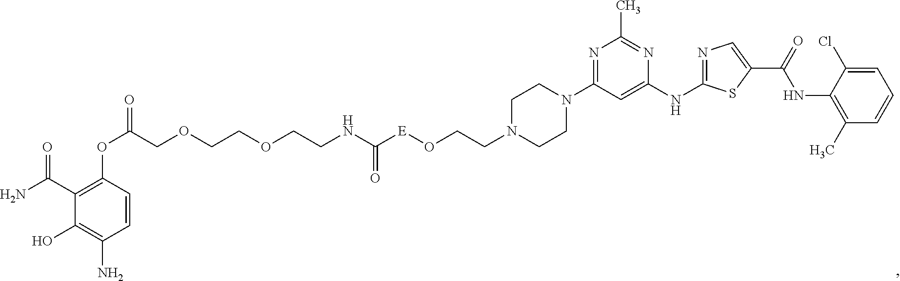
[E](OCCN1CCN(C2=NC(C)=NC(NC3=NC=C(C(=O)NC4=C(C)C=CC=C4Cl)S3)=C2)CC1)C(NCCOCCOCC(OC1=C(C(N)=O)C(O)=C(N)C=C1)=O)=O
